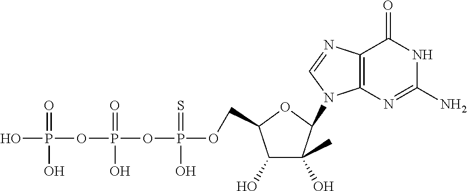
OP(OP(OP(OCC1C(O)C(C)(O)C(N2C3=C(C(=O)NC(N)=N3)N=C2)O1)(=S)O)(=O)O)(=O)O
